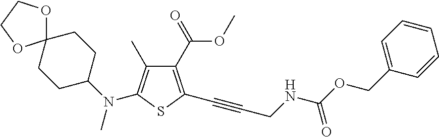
C1(C(=O)OC)=C(C#CCNC(OCC2=CC=CC=C2)=O)SC(N(C2CCC3(CC2)OCCO3)C)=C1C
